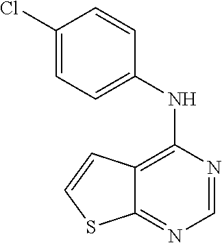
C1(NC2=C3C(=NC=N2)SC=C3)=CC=C(Cl)C=C1
